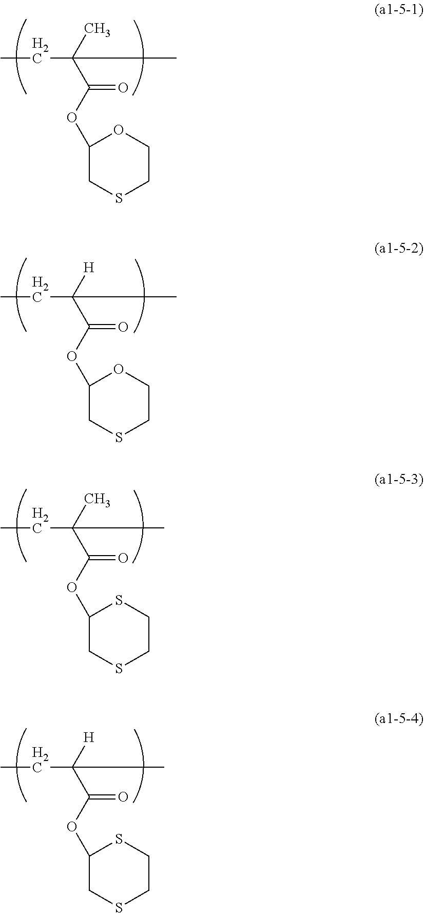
C(C(C)(C(OC1CSCCO1)=O)C)C.C(C([H])(C(OC1CSCCO1)=O)C)C.C(C(C)(C(OC1CSCCS1)=O)C)C.C(C([H])(C(OC1CSCCS1)=O)C)C
